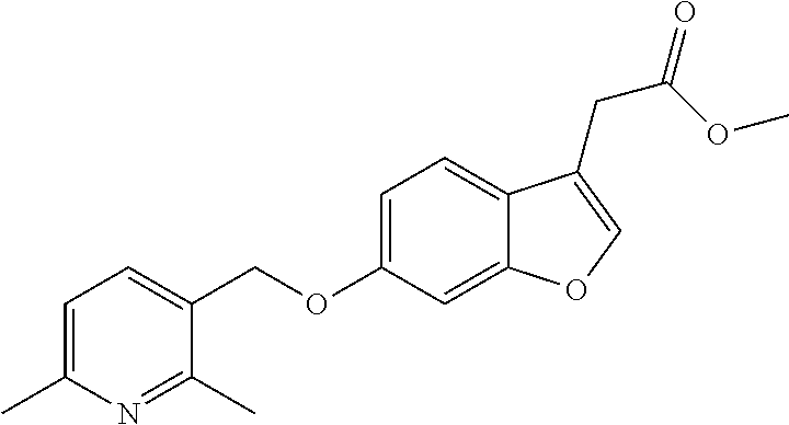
C1=C(C)N=C(C)C(COC2=CC=C3C(=C2)OC=C3CC(OC)=O)=C1
